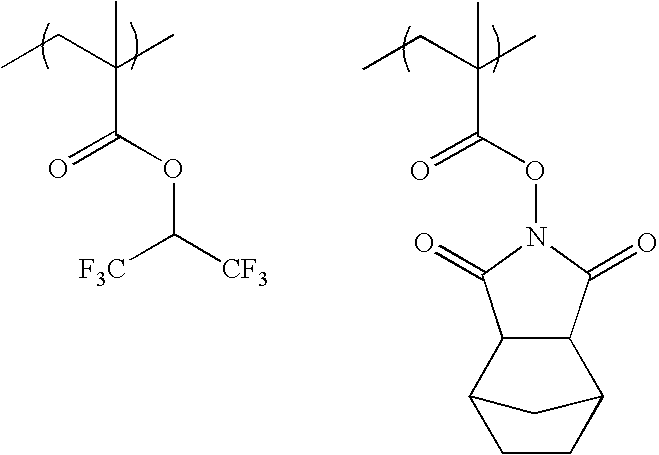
CCC(C)(C(OC([CF3])[F3C])=O)C.CCC(C)(C(ON1C(=O)C2C(C1=O)C1CCC2C1)=O)C
